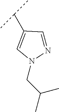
C1=NN(CC(C)C)C=C1C(C)C
